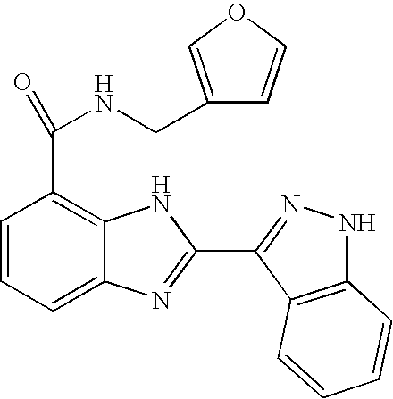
C1=CC=C2C(=C1C(=O)NCC1=COC=C1)NC(C1=NNC3=C1C=CC=C3)=N2
